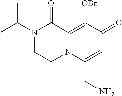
N1(C(C)C)CCN2C(=C([OBn])C(=O)C=C2CN)C1=O
